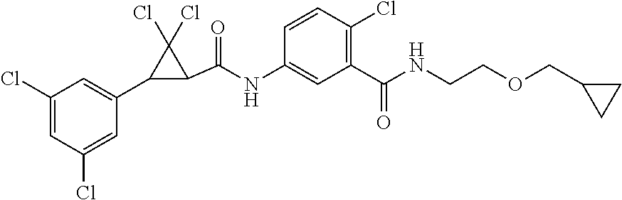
C1(Cl)=CC(Cl)=CC(C2C(C(=O)NC3=CC(C(=O)NCCOCC4CC4)=C(Cl)C=C3)C2(Cl)Cl)=C1
